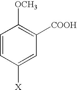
C1=CC([X])=CC([COOH])=C1[OCH3]
